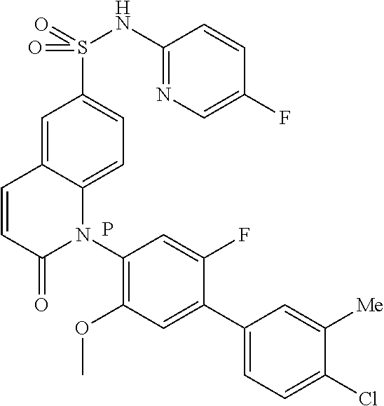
C12=CC(S(=O)(NC3=NC=C(F)C=C3)=O)=CC=C1N(C1=C(OC)C=C(C3=CC=C(Cl)C([Me])=C3)C(F)=C1)C(=O)C=C2.P
